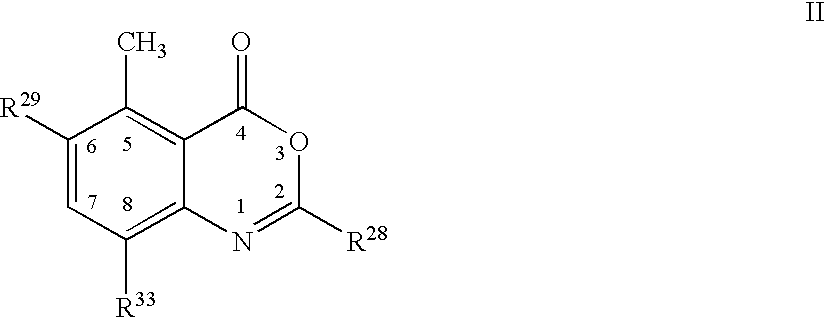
C1([R29])=CC([R33])=C2C(=C1C)C(=O)OC([R28])=N2
